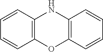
C1=CC2=C(C=C1)OC1=C(N2)C=CC=C1
